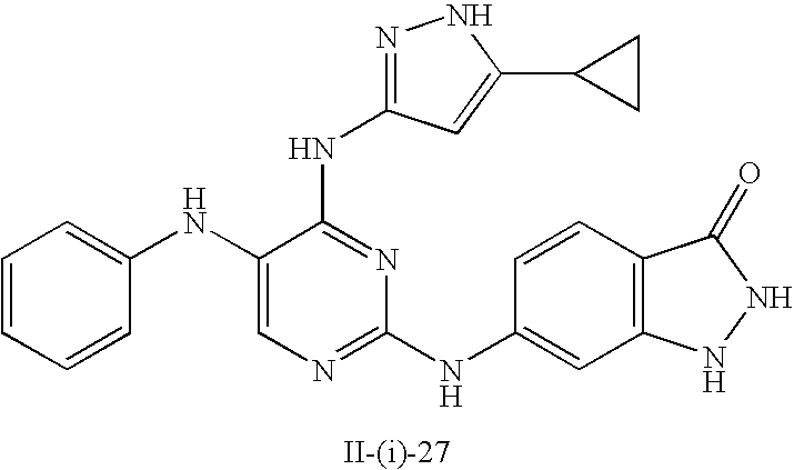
C1=C(NC2=CC=CC=C2)C(NC2=NNC(C3CC3)=C2)=NC(NC2=CC3=C(C=C2)C(=O)NN3)=N1
